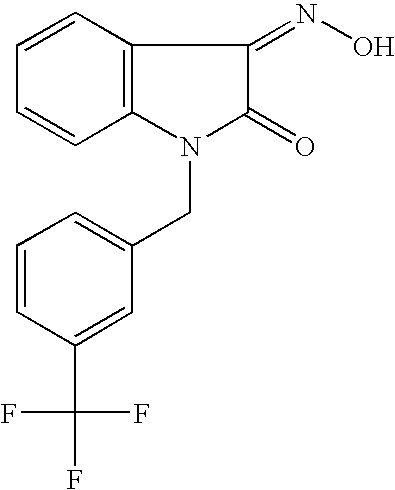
C1=CC2=C(C=C1)N(CC1=CC=CC(C(F)(F)F)=C1)C(=O)C2=NO
